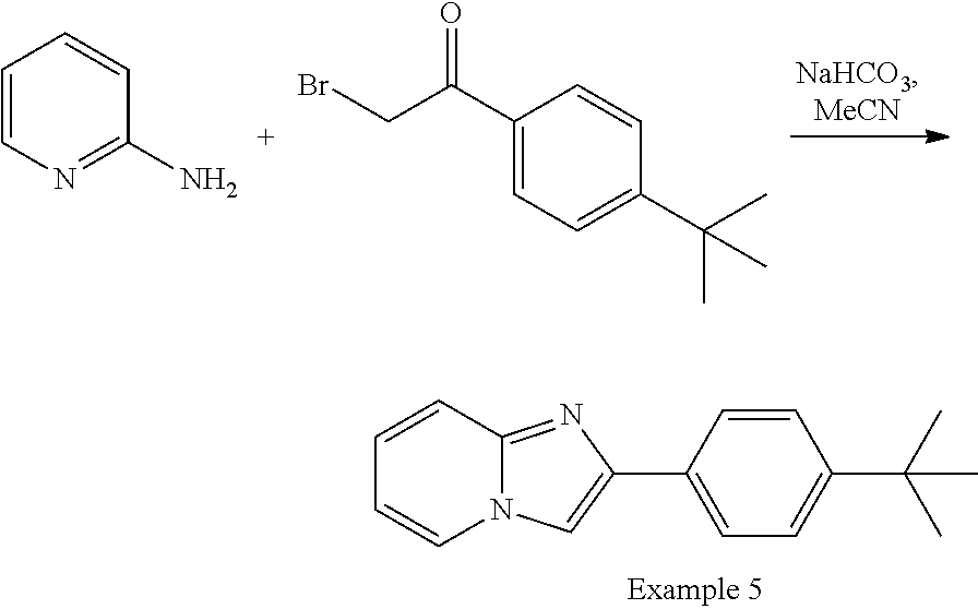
C1=CN=C(N)C=C1.C1(C(CBr)=O)=CC=C(C(C)(C)C)C=C1.C1=CC2=NC(C3=CC=C(C(C)(C)C)C=C3)=CN2C=C1
